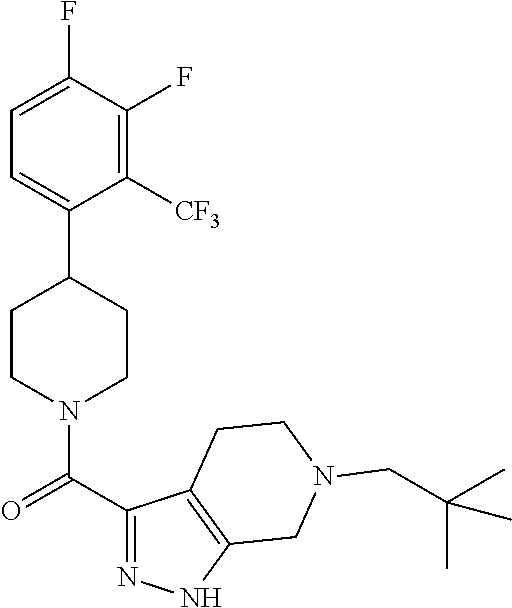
C1=C(F)C(F)=C([CF3])C(C2CCN(C(C3=NNC4=C3CCN(CC(C)(C)C)C4)=O)CC2)=C1
